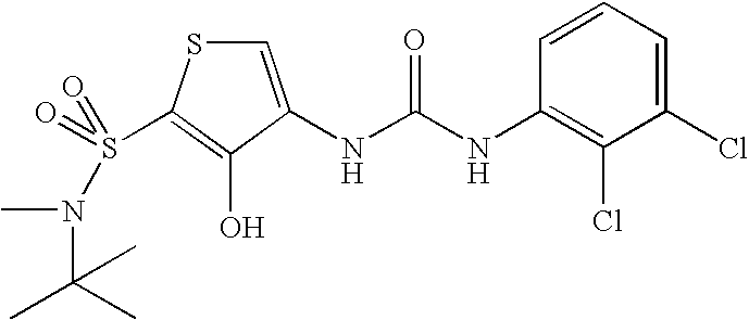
C1=C(NC(=O)NC2=C(Cl)C(Cl)=CC=C2)C(O)=C(S(=O)(N(C(C)(C)C)C)=O)S1
